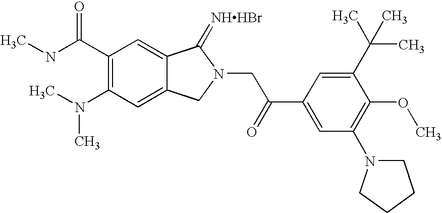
C(C1=C(N(C)C)C=C2C(=C1)C(=[NHHBr])N(CC(C1=CC(N3CCCC3)=C(OC)C(C(C)(C)C)=C1)=O)C2)(NC)=O
